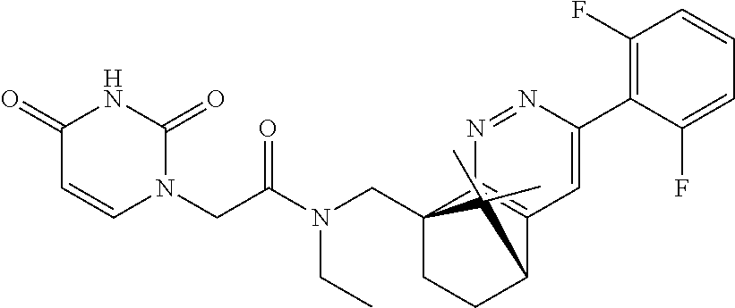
C12(CN(C(CN3C(=O)NC(=O)C=C3)=O)CC)CCC(C3=C1N=NC(C1=C(F)C=CC=C1F)=C3)C2(C)C
